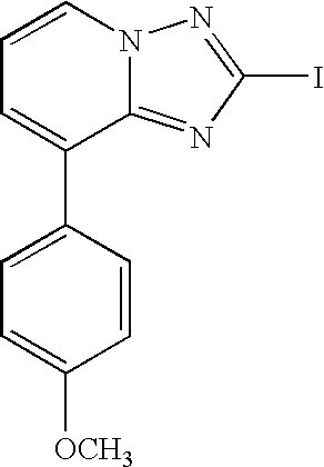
C1=C(C2=CC=CN3C2=NC(I)=N3)C=CC([OCH3])=C1
